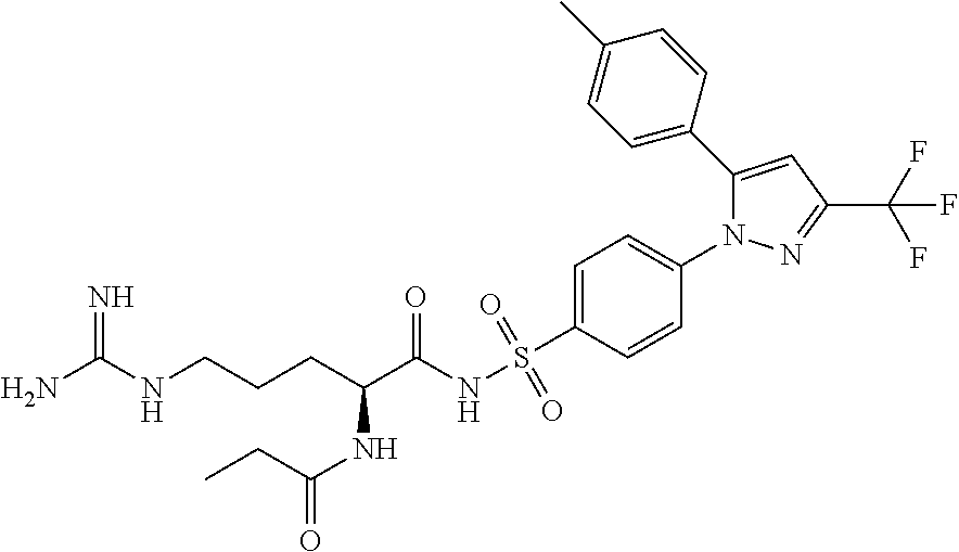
C1=CC(C)=CC=C1C1=CC(C(F)(F)F)=NN1C1=CC=C(S(NC(C(CCCNC(N)=N)NC(=O)CC)=O)(=O)=O)C=C1
